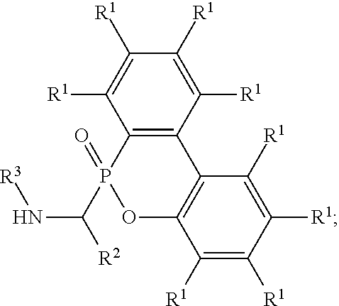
C12=C(C([R1])=C([R1])C([R1])=C1[R1])C1=C(OP2(=O)C([R2])N[R3])C([R1])=C([R1])C([R1])=C1[R1]
